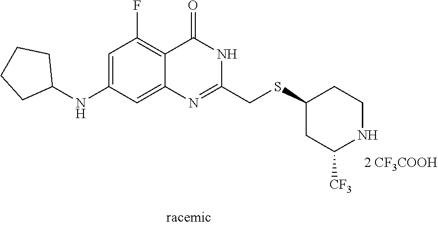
C1CCCC1NC1=CC(F)=C2C(=O)NC(CSC3CC([CF3])NCC3)=NC2=C1
